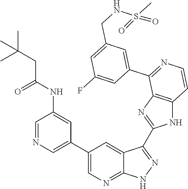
C1=NC=C(C2=CN=C3C(=C2)C(C2=NC4=C(N2)C=CN=C4C2=CC(CNS(C)(=O)=O)=CC(F)=C2)=NN3)C=C1NC(CC(C)(C)C)=O
